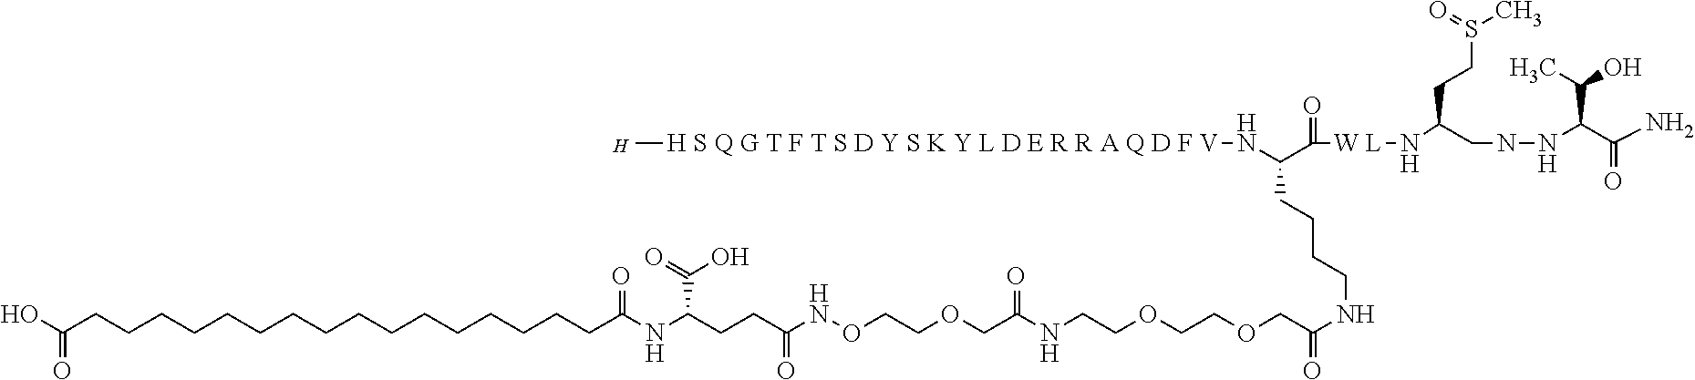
N(C(C([W L]NC(CNNC(C(N)=O)C(C)O)CCS(C)=O)=O)CCCCNC(=O)COCCOCCNC(COCCONC(CCC(NC(CCCCCCCCCCCCCCCCC(O)=O)=O)C(O)=O)=O)=O)[H S Q G T F T S D Y S K Y L D E R R A Q D F V]C.[H]
